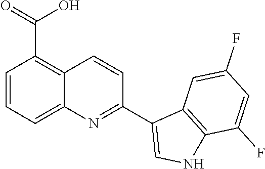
C1=CC=C2C(=C1C(=O)O)C=CC(C1=CNC3=C1C=C(F)C=C3F)=N2
